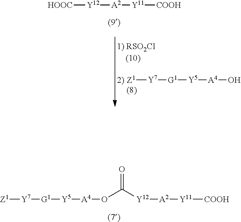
[HOOC][Y12][A2][Y11][COOH].[Z1][Y7][G1][Y5][A4]O.[Z1][Y7][G1][Y5][A4]OC([Y12][A2][Y11][COOH])=O
